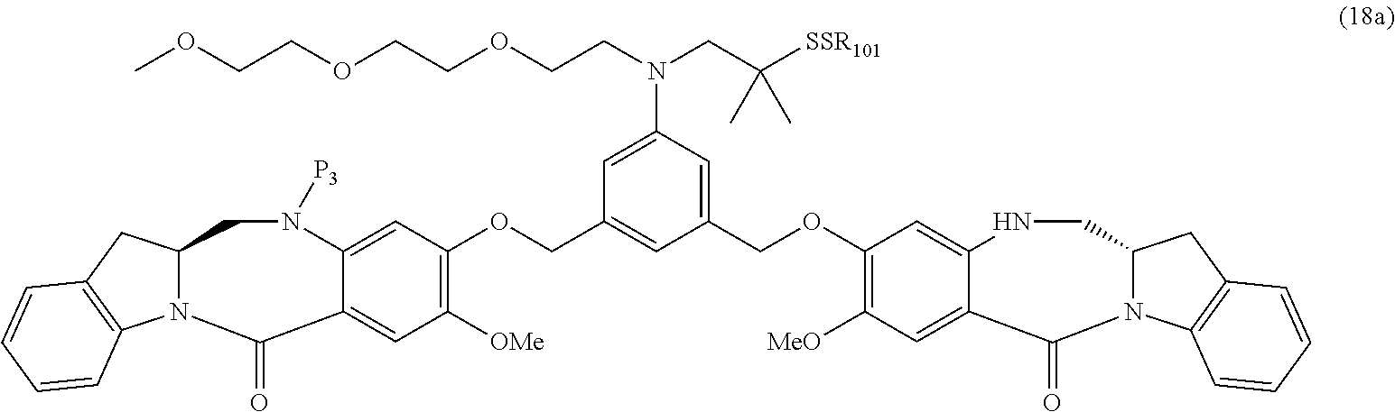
C1(OCC2=CC(N(CCOCCOCCOC)CC([SSR101])(C)C)=CC(COC3=C([OMe])C=C4C(=C3)N([P3])CC3N(C5=C(C3)C=CC=C5)C4=O)=C2)=C([MeO])C=C2C(=C1)NCC1N(C3=C(C1)C=CC=C3)C2=O
